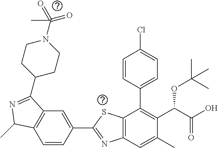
C1=CC(C2=NC3=C(S2)C(C2=CC=C(Cl)C=C2)=C(C(C(O)=O)OC(C)(C)C)C(C)=C3)=CC2=C1C(C)N=C2C1CCN(C(=O)(=O)C)CC1
